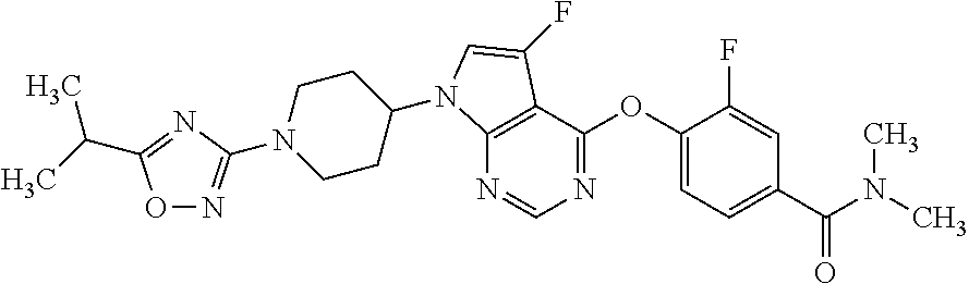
N1=CN=C(OC2=CC=C(C(N(C)C)=O)C=C2F)C2=C1N(C1CCN(C3=NOC(C(C)C)=N3)CC1)C=C2F
